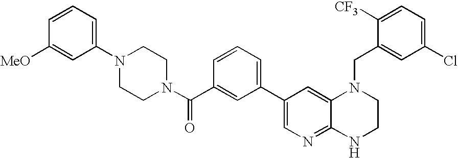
C1=CC=C(N2CCN(C(C3=CC(C4=CN=C5C(=C4)N(CC4=CC(Cl)=CC=C4[CF3])CCN5)=CC=C3)=O)CC2)C=C1[MeO]
